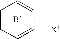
C1=CC=C([X4])C=C1
